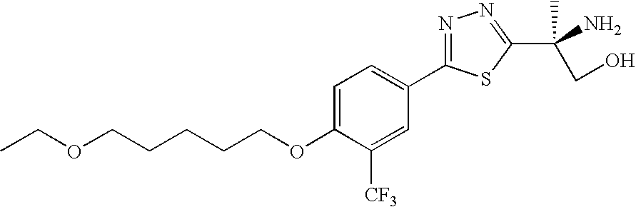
C(CCCCOC1=CC=C(C2=NN=C(C(N)(CO)C)S2)C=C1[CF3])OCC
